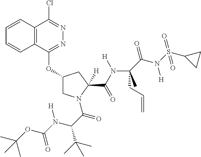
C12=C(C(OC3CN(C(C(N(C(OC(C)(C)C)=O)[H])C(C)(C)C)=O)C(C(N(C(C(N(S(C4CC4)(=O)=O)[H])=O)(CC=C)C)[H])=O)([H])C3)=NN=C1Cl)C=CC=C2
